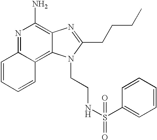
N1=C2C(=C3C(=C1N)N=C(CCCC)N3CCNS(C1=CC=CC=C1)(=O)=O)C=CC=C2
